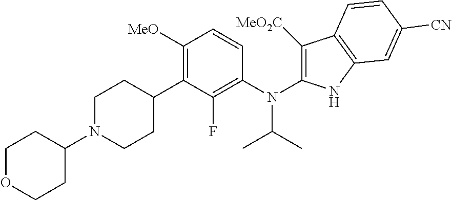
C1N(C2CCOCC2)CCC(C2=C([MeO])C=CC(N(C3=C([MeO2C])C4=C(N3)C=C([CN])C=C4)C(C)C)=C2F)C1
